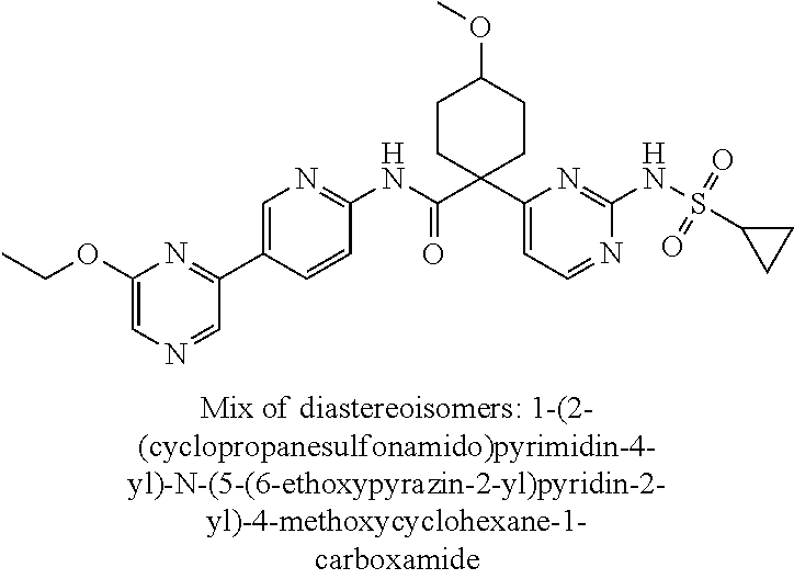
N1=CC=C(C2(C(NC3=NC=C(C4=NC(OCC)=CN=C4)C=C3)=O)CCC(OC)CC2)N=C1NS(=O)(=O)C1CC1
